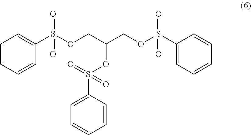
C1=CC=CC(S(OCC(COS(C2=CC=CC=C2)(=O)=O)OS(C2=CC=CC=C2)(=O)=O)(=O)=O)=C1
